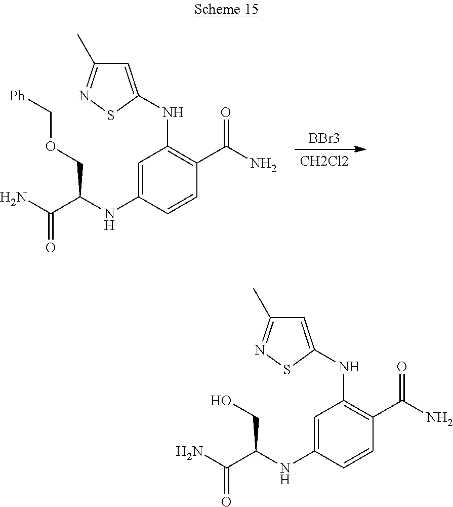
[BBr3].[CH2Cl2].C1=C(NC(C(N)=O)COC[Ph])C=CC(C(N)=O)=C1NC1=CC(C)=NS1.C1=C(NC(C(N)=O)CO)C=CC(C(N)=O)=C1NC1=CC(C)=NS1
